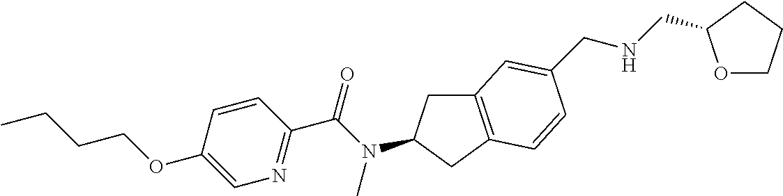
C1(OCCCC)=CN=C(C(N(C)C2CC3=C(C2)C=CC(CNCC2OCCC2)=C3)=O)C=C1
